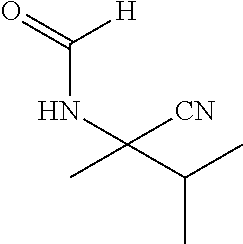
CC(C(C)C)(NC(=O)[H])[CN]
